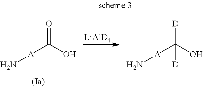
N[A]C(O)=O.[LiAlD4].N[A]C(O)([D])[D]
